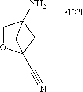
C1OC2(C#N)CC1(N)C2.Cl
